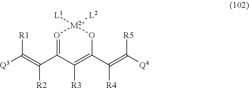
[L1][M2+]1([L2])O=C(C(=C([Q3])[R1])[R2])C([R3])=C(C(=C([Q4])[R5])[R4])O1
